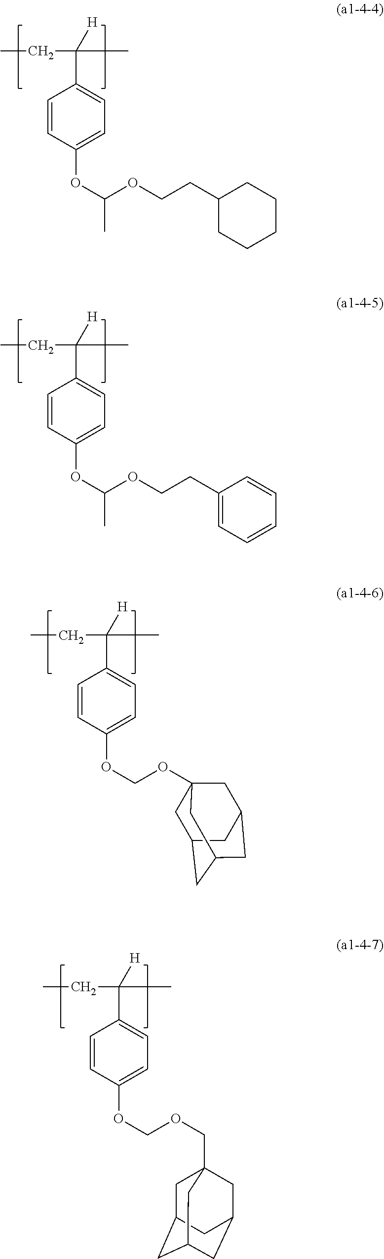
CCC(C1=CC=C(OC(OCCC2CCCCC2)C)C=C1)(C)[H].CCC(C1=CC=C(OC(OCCC2=CC=CC=C2)C)C=C1)(C)[H].CCC(C1=CC=C(OCOC23CC4CC(CC(C2)C4)C3)C=C1)(C)[H].CCC(C1=CC=C(OCOCC23CC4CC(CC(C2)C4)C3)C=C1)(C)[H]
